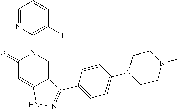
C1=NC(N2C(=O)C=C3C(=C2)C(C2=CC=C(N4CCN(C)CC4)C=C2)=NN3)=C(F)C=C1
